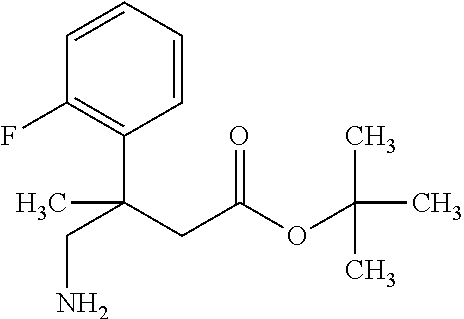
C1=CC=CC(C(CC(OC(C)(C)C)=O)(C)CN)=C1F
